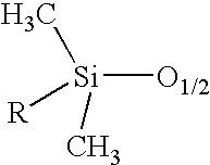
[Si]([O1/2])(C)([R])C
